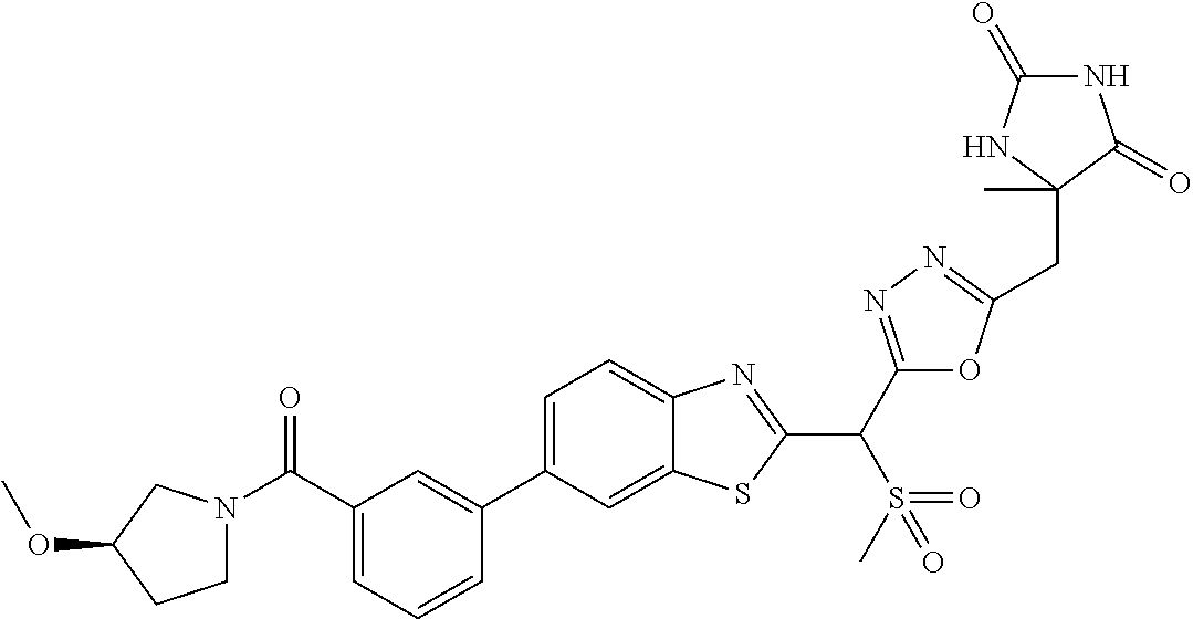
C1=CC=C(C(=O)N2CCC(OC)C2)C=C1C1=CC=C2C(=C1)SC(C(C1=NN=C(CC3(C)NC(=O)NC3=O)O1)S(C)(=O)=O)=N2
